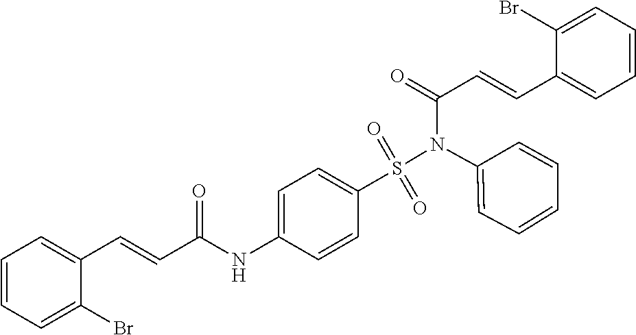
C1=CC=C(Br)C(C=CC(NC2=CC=C(S(=O)(=O)N(C3=CC=CC=C3)C(=O)C=CC3=CC=CC=C3Br)C=C2)=O)=C1
